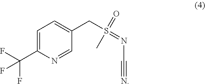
C1=C(C(F)(F)F)N=CC(CS(=NC#N)(=O)C)=C1
